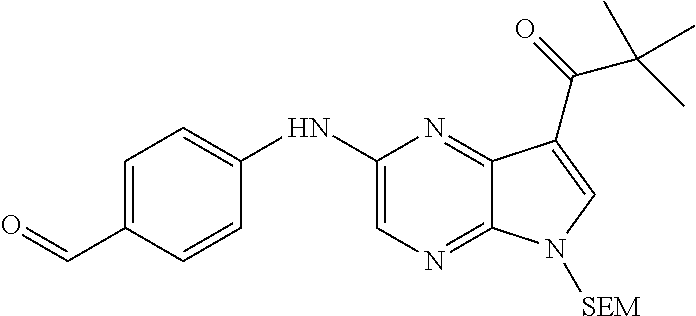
C1(NC2=CC=C(C=O)C=C2)=CN=C2C(=N1)C(C(=O)C(C)(C)C)=CN2[SEM]
